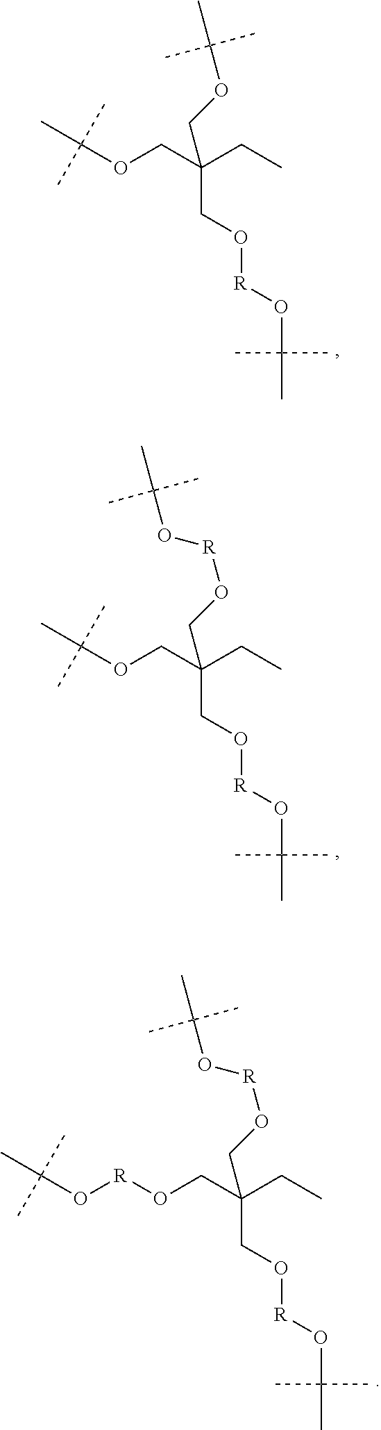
C(OCC(CC)(COC(C)(C)C)CO[R]OC(C)(C)C)(C)(C)C.C(OCC(CC)(CO[R]OC(C)(C)C)CO[R]OC(C)(C)C)(C)(C)C.[R](OCC(CC)(CO[R]OC(C)(C)C)CO[R]OC(C)(C)C)OC(C)(C)C
